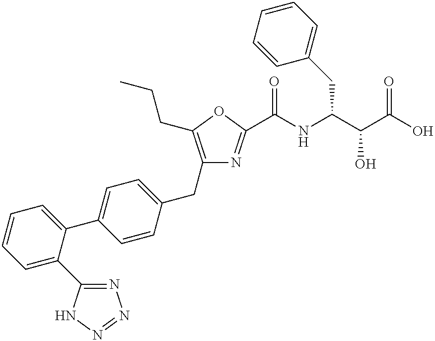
C1(CC2=C(CCC)OC(C(NC(C(C(O)=O)O)CC3=CC=CC=C3)=O)=N2)=CC=C(C2=CC=CC=C2C2=NN=NN2)C=C1
